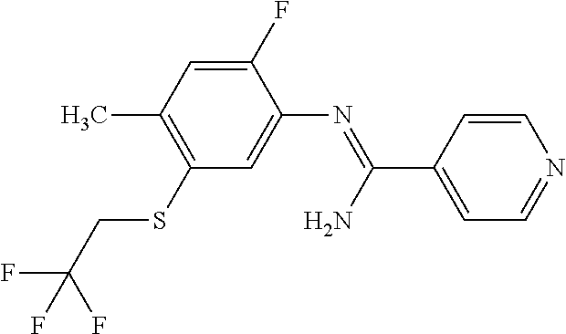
C1(F)=CC(C)=C(SCC(F)(F)F)C=C1N=C(C1=CC=NC=C1)N
